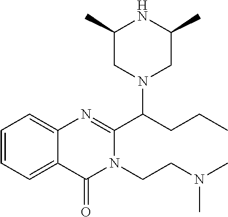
C1=CC=C2C(=C1)N=C(C(CCC)N1CC(C)NC(C)C1)N(CCN(C)C)C2=O
